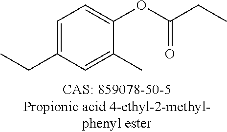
C1=C(CC)C=C(C)C(OC(CC)=O)=C1
